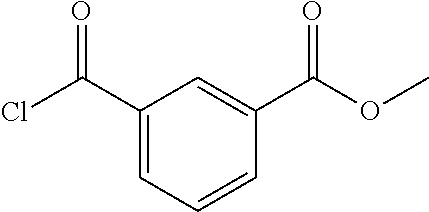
C1(C(Cl)=O)=CC=CC(C(=O)OC)=C1
